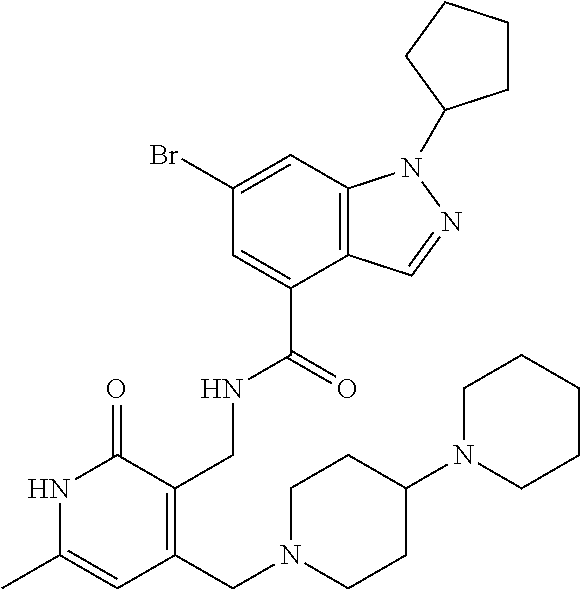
C12=C(C=C(Br)C=C1C(=O)NCC1=C(CN3CCC(N4CCCCC4)CC3)C=C(C)NC1=O)N(C1CCCC1)N=C2
